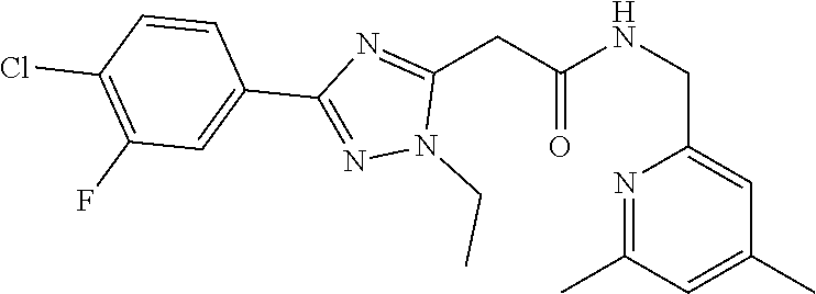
CCN1N=C(C2=CC(F)=C(Cl)C=C2)N=C1CC(=O)NCC1=CC(C)=CC(C)=N1
